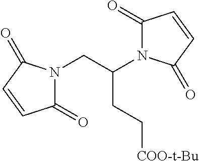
C1(=O)N(CC(N2C(=O)C=CC2=O)CC[COO-t-Bu])C(=O)C=C1
